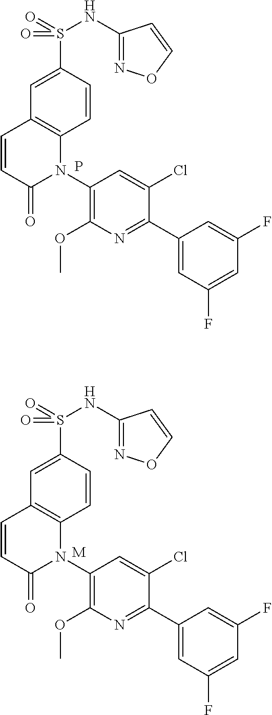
C12=C(C=CC(S(=O)(NC3=NOC=C3)=O)=C1)N(C1=C(OC)N=C(C3=CC(F)=CC(F)=C3)C(Cl)=C1)C(=O)C=C2.P.C12=C(C=CC(S(=O)(NC3=NOC=C3)=O)=C1)N(C1=C(OC)N=C(C3=CC(F)=CC(F)=C3)C(Cl)=C1)C(=O)C=C2.[M]
